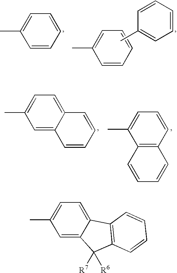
C1=C(C)C=CC=C1.C1=C(C)C=CC=C1.C1=CC(C)=CC=C1.C1=C(C)C=C2C(=C1)C=CC=C2.C1=C(C)C2=C(C=C1)C=CC=C2.C1=C(C)C=C2C(=C1)C1=C(C2([R6])[R7])C=CC=C1
